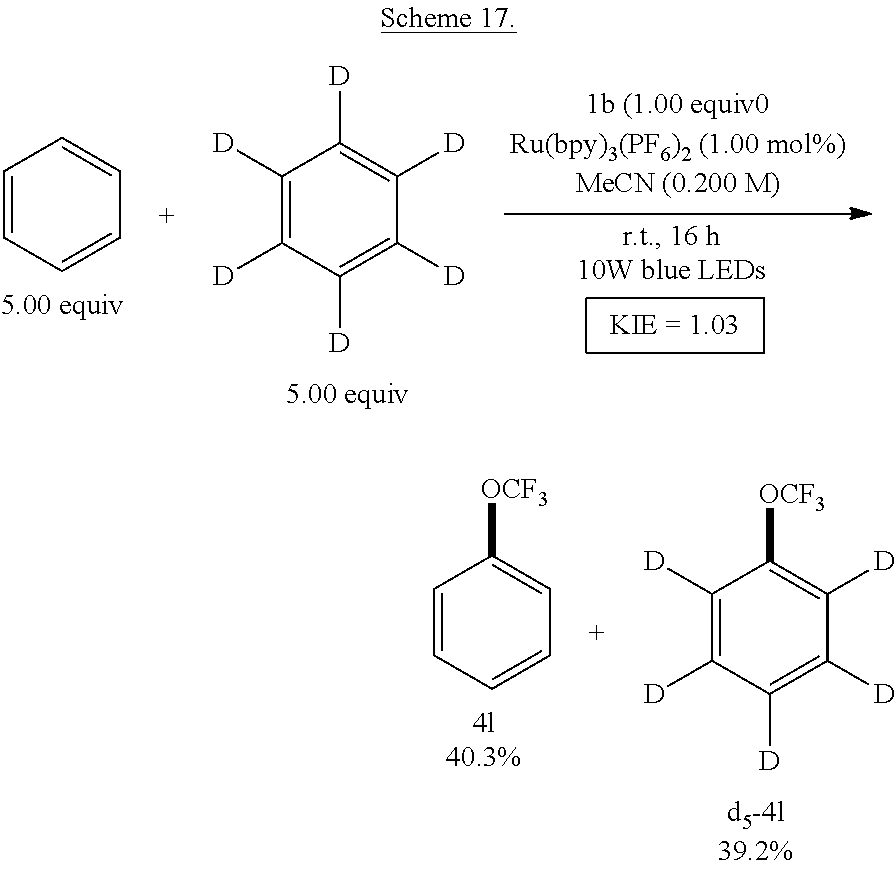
C1=CC=CC=C1.C1([D])=C([D])C([D])=C([D])C([D])=C1[D].C1=CC=CC=C1[OCF3].C1([D])=C([D])C([D])=C([D])C([D])=C1[OCF3]
